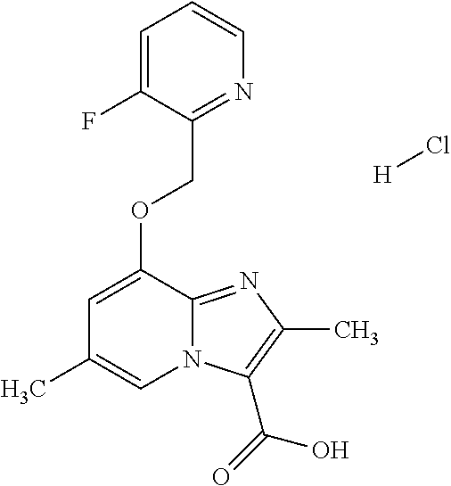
C1=C(F)C(COC2=CC(C)=CN3C2=NC(C)=C3C(=O)O)=NC=C1.[H]Cl
